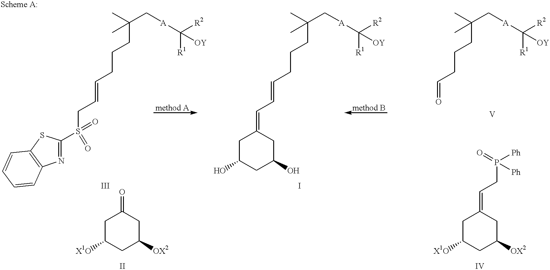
N1=C(S(=O)(=O)CC=CCCCC(C)(C)C[A]C([R1])([OY])[R2])SC2=C1C=CC=C2.C(=CCCCC(C)(C)C[A]C([R1])([OY])[R2])C=C1CC(O)CC(O)C1.O=CCCCC(C)(C)C[A]C([R1])([R2])[OY].O=C1CC([X1O])CC([OX2])C1.C(=C1CC([X1O])CC([OX2])C1)CP([Ph])(=O)[Ph]
